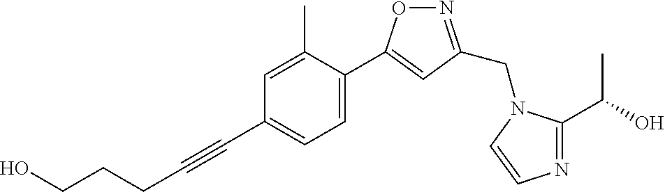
C1=C(C)C(C2=CC(CN3C(C(O)C)=NC=C3)=NO2)=CC=C1C#CCCCO
